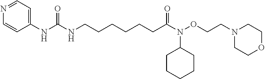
C1(NC(NCCCCCCC(N(OCCN2CCOCC2)C2CCCCC2)=O)=O)=CC=NC=C1
